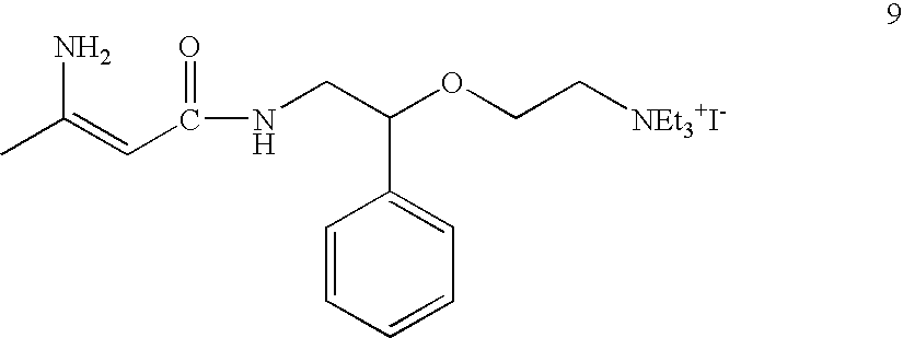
CC(=CC(NCC(OCC[NEt3+I-])C1=CC=CC=C1)=O)N
